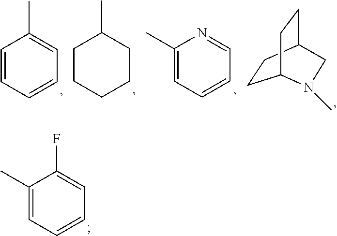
C1=CC=CC=C1C.C1CCCCC1C.C1=CC=NC(C)=C1.C1CC2CCC1N(C)C2.C1(C)=CC=CC=C1F
